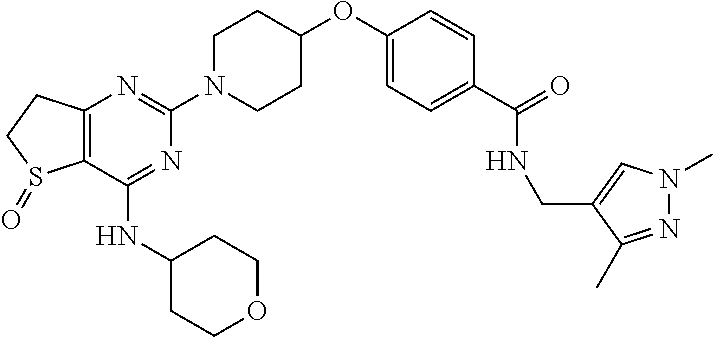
C12=C(CCS1=O)N=C(N1CCC(OC3=CC=C(C(=O)NCC4=CN(C)N=C4C)C=C3)CC1)N=C2NC1CCOCC1
